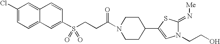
C1(Cl)=CC=C2C(=C1)C=CC(S(=O)(=O)CCC(N1CCC(C3=CN(CCO)C(=N[Me])S3)CC1)=O)=C2
